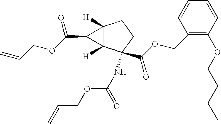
C12([H])C([H])(C(NC(=O)OCC=C)(C(OCC3=C(OCCCC)C=CC=C3)=O)CC1)C2C(OCC=C)=O
